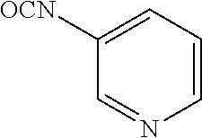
C1=NC=CC=C1[OCN]
